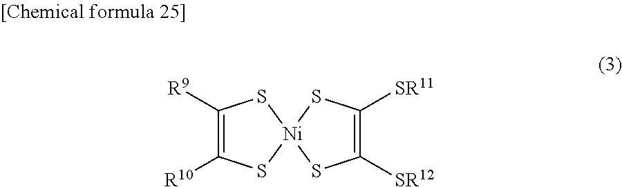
C1([R9])=C([R10])S[Ni]2(S1)SC([SR12])=C([SR11])S2
